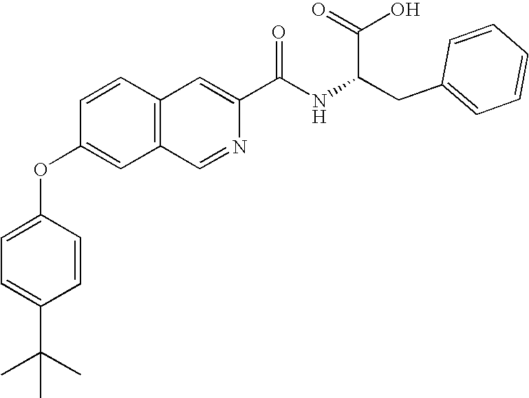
C1=CC2=C(C=C1OC1=CC=C(C(C)(C)C)C=C1)C=NC(C(NC(CC1=CC=CC=C1)C(O)=O)=O)=C2
